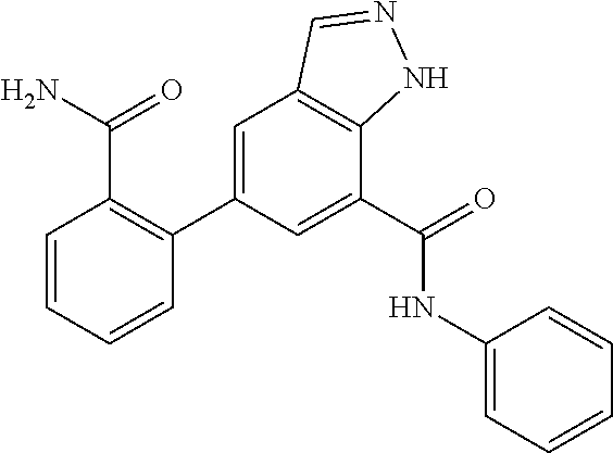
C1=C(C2=C(C(=O)N)C=CC=C2)C=C(C(=O)NC2=CC=CC=C2)C2=C1C=NN2
